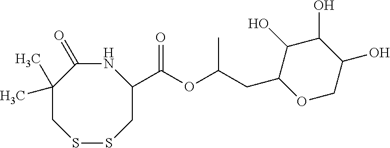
N1C(=O)C(C)(C)CSSCC1C(OC(CC1OCC(O)C(O)C1O)C)=O
